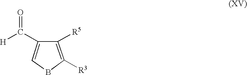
C1([R3])=C([R5])C(C([H])=O)=CB1
